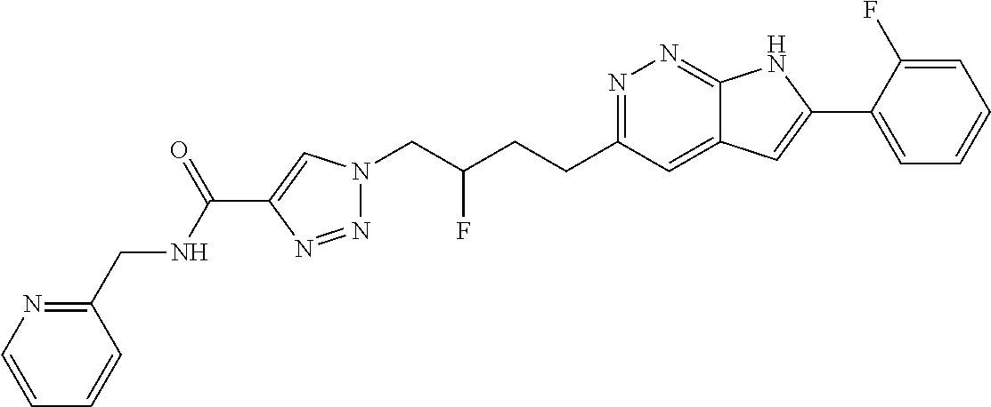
N1=C(CCC(CN2N=NC(C(NCC3=NC=CC=C3)=O)=C2)F)C=C2C(=N1)NC(C1=CC=CC=C1F)=C2
